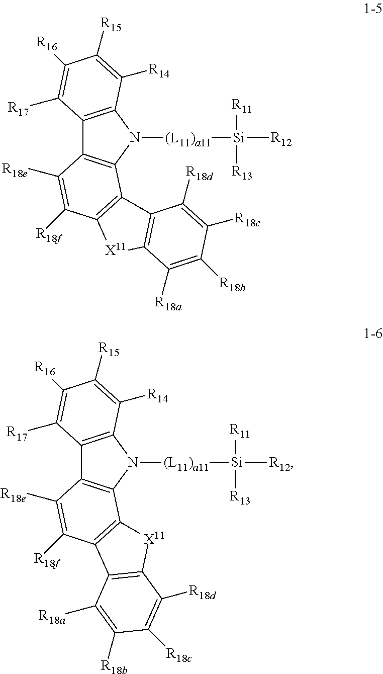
C12=C(N([(L11)a11][Si]([R12])([R11])[R13])C3=C1C([R18e])=C([R18f])C1=C3C3=C([X11]1)C([R18a])=C([R18b])C([R18c])=C3[R18d])C([R14])=C([R15])C([R16])=C2[R17].C12=C(N([(L11)a11][Si]([R12])([R11])[R13])C3=C1C([R18e])=C([R18f])C1=C3[X11]C3=C1C([R18a])=C([R18b])C([R18c])=C3[R18d])C([R14])=C([R15])C([R16])=C2[R17]
